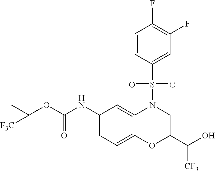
C1(NC(OC(C)(C)[F3C])=O)=CC=C2C(=C1)N(S(C1=CC(F)=C(F)C=C1)(=O)=O)CC(C(O)[CF3])O2
